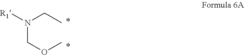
N(COC)(CC)[R1]
